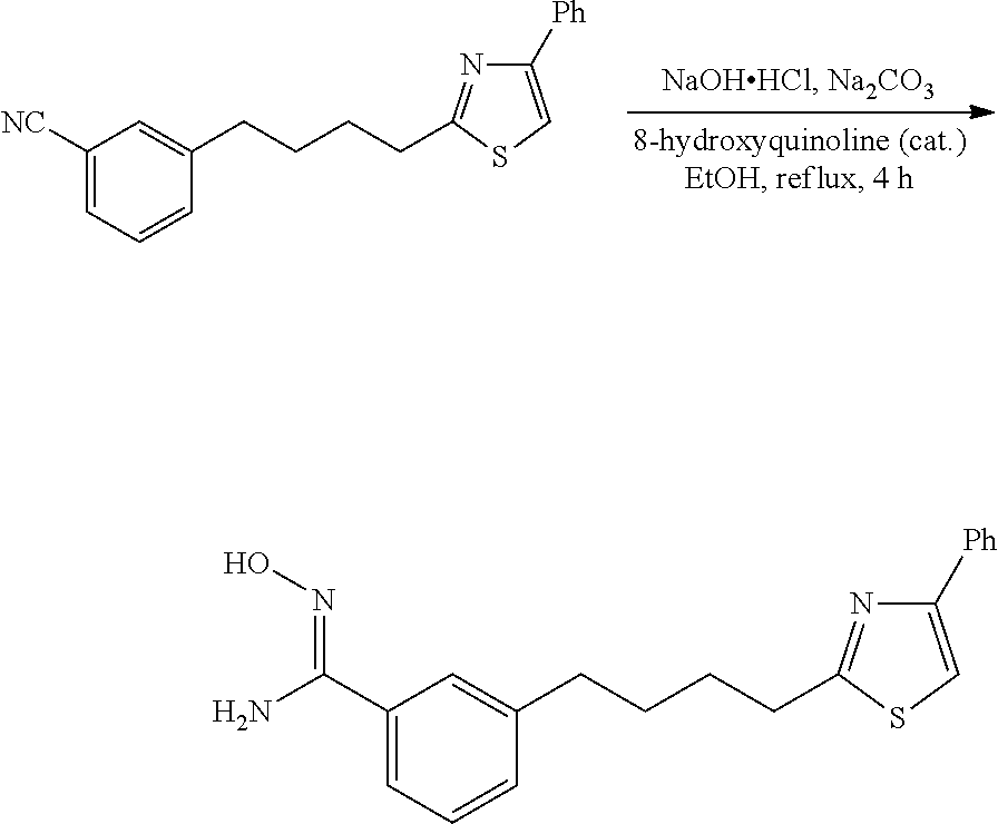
C1([NC])=CC=CC(CCCCC2=NC([Ph])=CS2)=C1.C1(C(=NO)N)=CC=CC(CCCCC2=NC([Ph])=CS2)=C1
